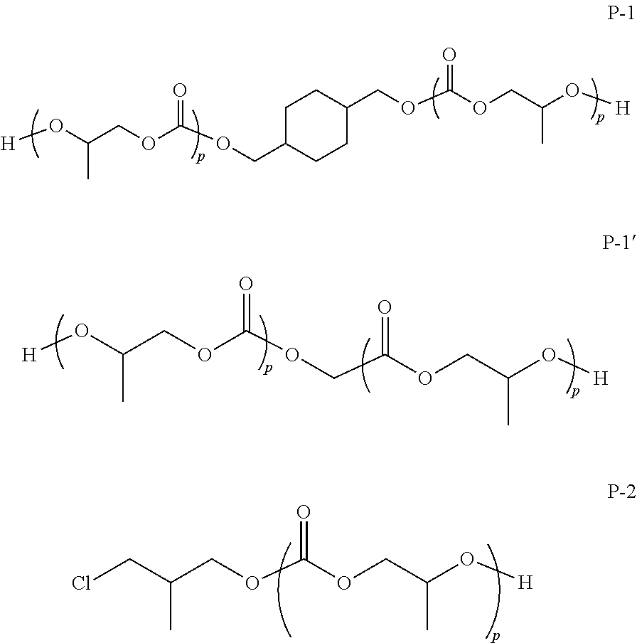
ClCC(COC(OCC(O[H])C)=O)C.[H]OC(COC(=O)OCC1CCC(COC(OCC(O[H])C)=O)CC1)C.C(C(OCC(O[H])C)=O)OC(OCC(O[H])C)=O
